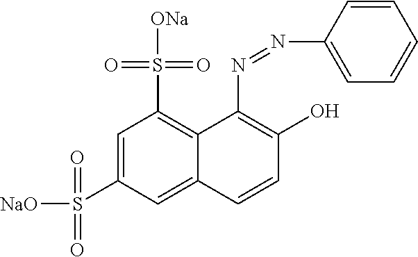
C1=CC2=CC(S([NaO])(=O)=O)=CC(S([ONa])(=O)=O)=C2C(N=NC2=CC=CC=C2)=C1O
